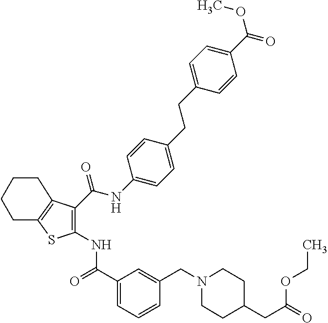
C1(C(=O)NC2=C(C(NC3=CC=C(CCC4=CC=C(C(OC)=O)C=C4)C=C3)=O)C3=C(S2)CCCC3)=CC=CC(CN2CCC(CC(OCC)=O)CC2)=C1
